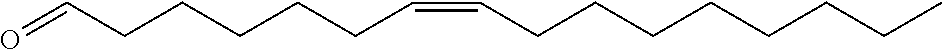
C(CCC=CCCCCCCCC)CCC=O
